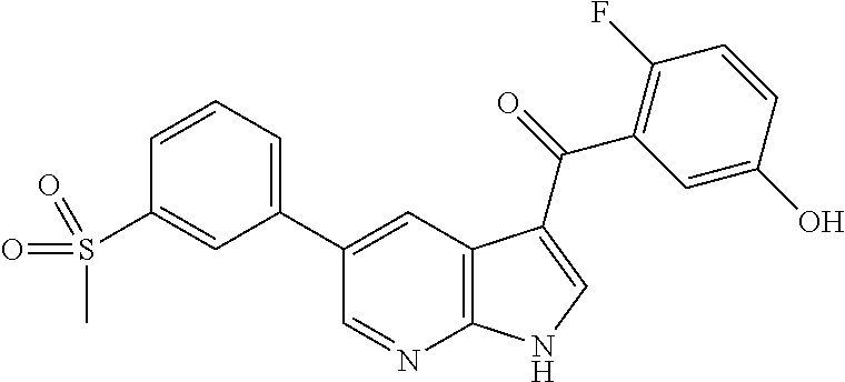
C12=C(C=C(C3=CC=CC(S(=O)(C)=O)=C3)C=N1)C(C(=O)C1=C(F)C=CC(O)=C1)=CN2
